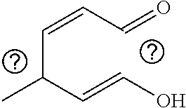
C(=CC(C=CC=O)C)O
